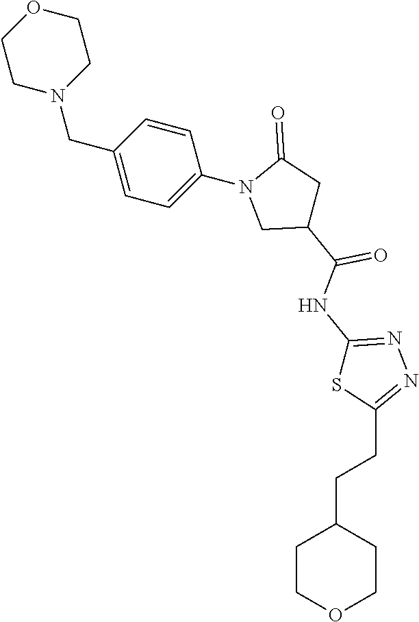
C1CN(CC2=CC=C(N3CC(C(NC4=NN=C(CCC5CCOCC5)S4)=O)CC3=O)C=C2)CCO1
